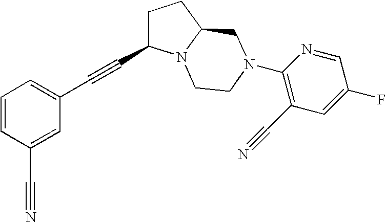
C1=CC(C#N)=CC(C#CC2CCC3N2CCN(C2=C(C#N)C=C(F)C=N2)C3)=C1
